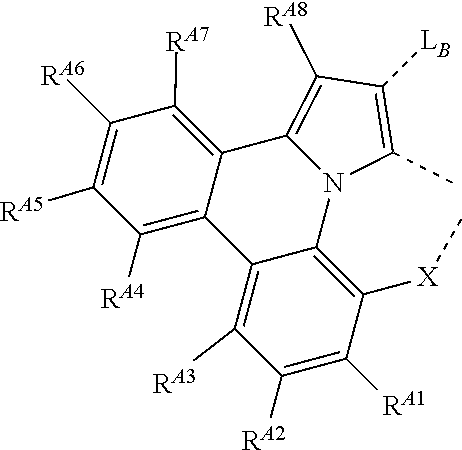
N12C(C)=C([LB])C([RA8])=C1C1=C([RA7])C([RA6])=C([RA5])C([RA4])=C1C1=C([RA3])C([RA2])=C([RA1])C([X]C)=C21
